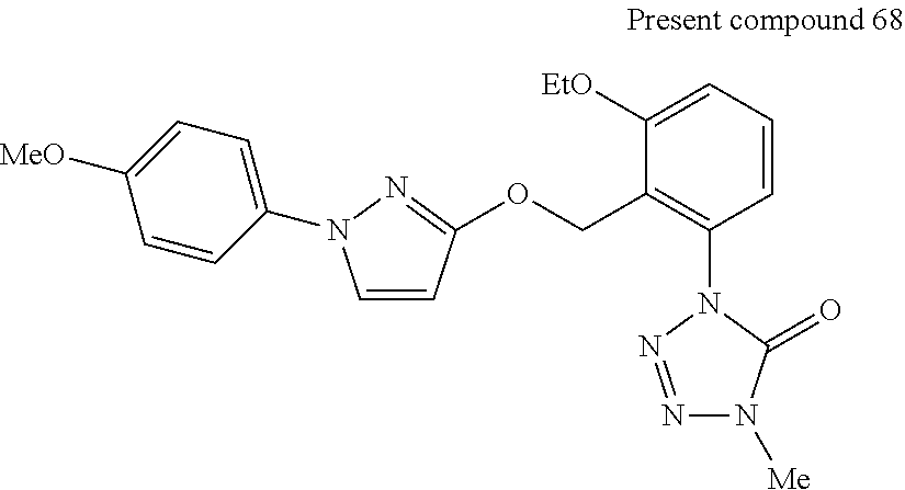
C1=CC(OCC2=C(N3C(=O)N([Me])N=N3)C=CC=C2[EtO])=NN1C1=CC=C([MeO])C=C1
